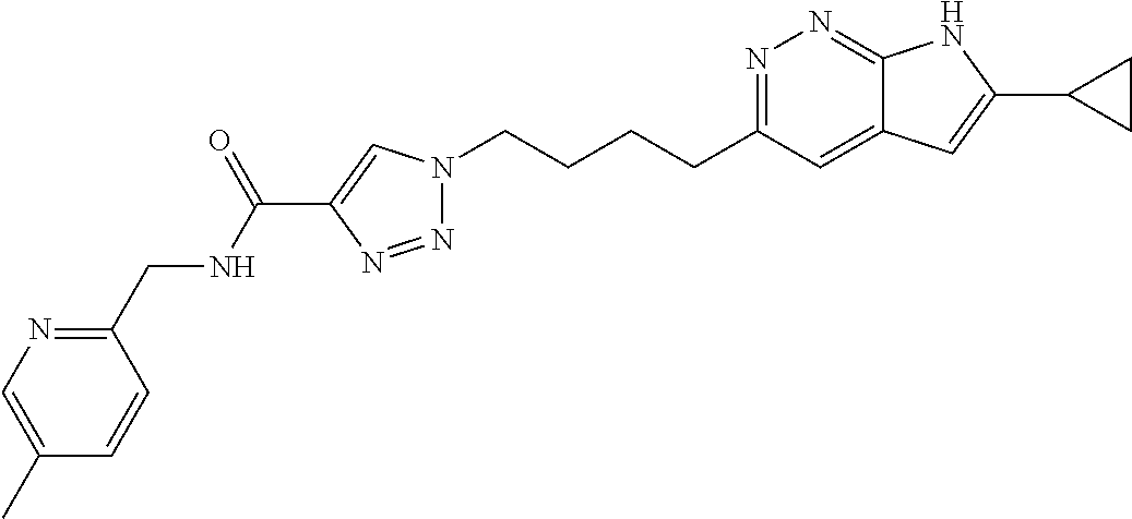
N1=C(CCCCN2N=NC(C(NCC3=NC=C(C)C=C3)=O)=C2)C=C2C(=N1)NC(C1CC1)=C2
